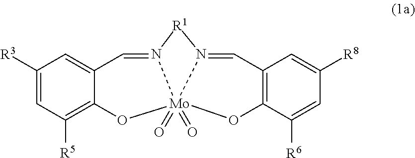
C1([R3])=CC([R5])=C2C(=C1)C=N1[Mo]3(=O)(=O)(O2)OC2=C(C=C([R8])C=C2[R6])C=N3[R1]1
